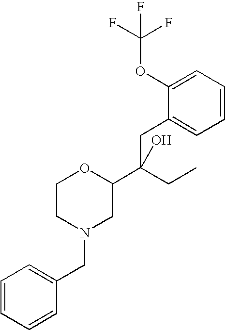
C1=CC=CC(CN2CC(C(CC)(O)CC3=CC=CC=C3OC(F)(F)F)OCC2)=C1
